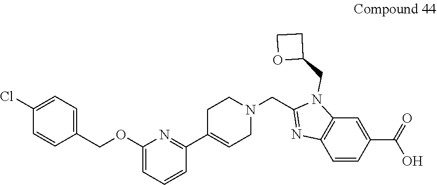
O(C1=CC=CC(C2=CCN(CC3=NC4=C(N3CC3CCO3)C=C(C(O)=O)C=C4)CC2)=N1)CC1=CC=C(Cl)C=C1
